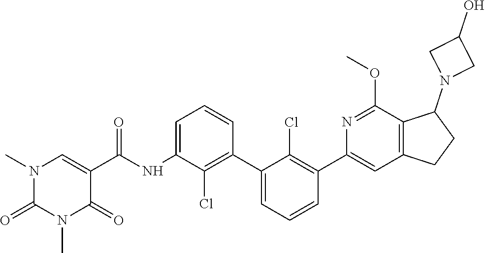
N1(C)C(=O)N(C)C=C(C(NC2=CC=CC(C3=CC=CC(C4=CC5=C(C(N6CC(O)C6)CC5)C(OC)=N4)=C3Cl)=C2Cl)=O)C1=O
